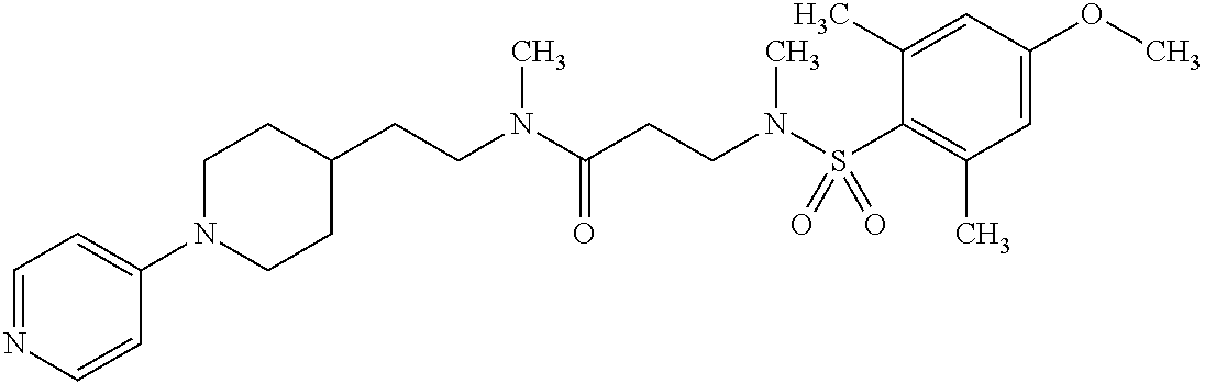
C1=NC=CC(N2CCC(CCN(C(CCN(S(C3=C(C)C=C(OC)C=C3C)(=O)=O)C)=O)C)CC2)=C1
